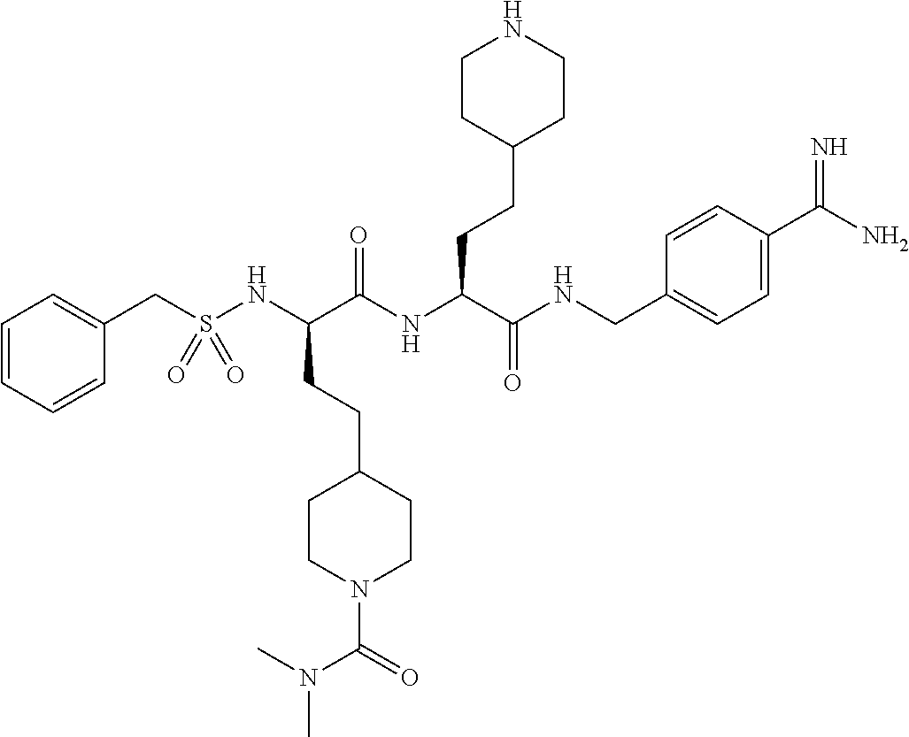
C1=CC=CC(CS(NC(C(NC(C(=O)NCC2=CC=C(C(=N)N)C=C2)CCC2CCNCC2)=O)CCC2CCN(C(=O)N(C)C)CC2)(=O)=O)=C1
